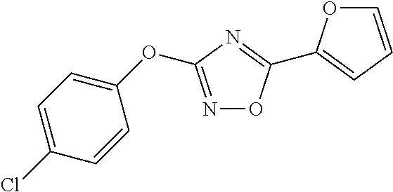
C1=CC(Cl)=CC=C1OC1=NOC(C2=CC=CO2)=N1
